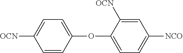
C1=C(OC2=CC=C([NCO])C=C2[OCN])C=CC([OCN])=C1
